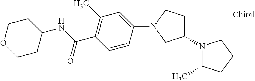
C1(N2C(C)CCC2)CCN(C2=CC(C)=C(C(NC3CCOCC3)=O)C=C2)C1
